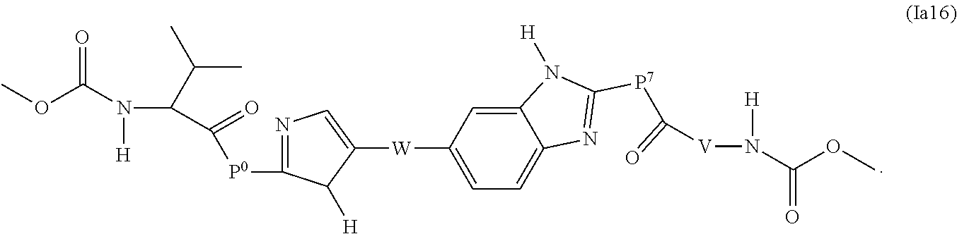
COC(N(C(C(=O)[P0]C1=NC=C([W]C2=CC=C3C(=C2)N([H])C([P7]C(=O)[V]N([H])C(OC)=O)=N3)C1[H])C(C)C)[H])=O
